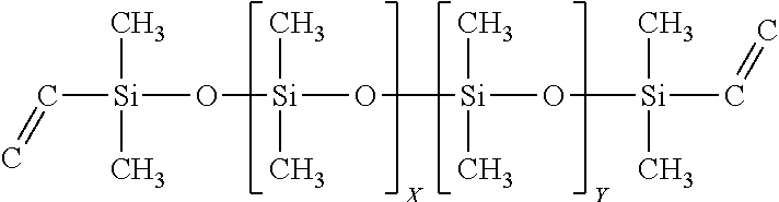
C([Si](O[Si](O[Si](O[Si](C=C)(C)C)(C)C)(C)C)(C)C)=C
